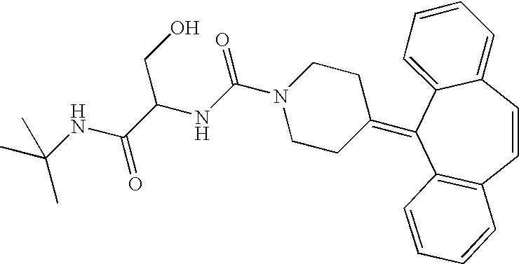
C12=C(C=CC3=CC=CC=C3C1=C1CCN(C(NC(C(NC(C)(C)C)=O)CO)=O)CC1)C=CC=C2
